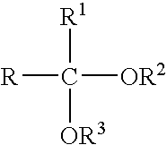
C([R])([OR2])([R1])[OR3]
